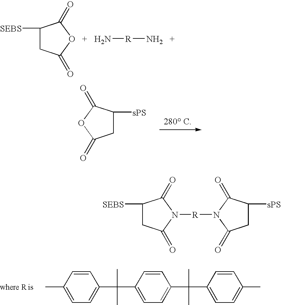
C1([sPS])CC(=O)OC1=O.CC1=CC=C(C(C)(C)C2=CC=C(C(C)(C)C3=CC=C(C)C=C3)C=C2)C=C1.C1([SEBS])CC(=O)[O   +   H2N]([R][NH2   +])C1=O.C1([sPS])CC(=O)N([R]N2C(=O)CC([SEBS])C2=O)C1=O
